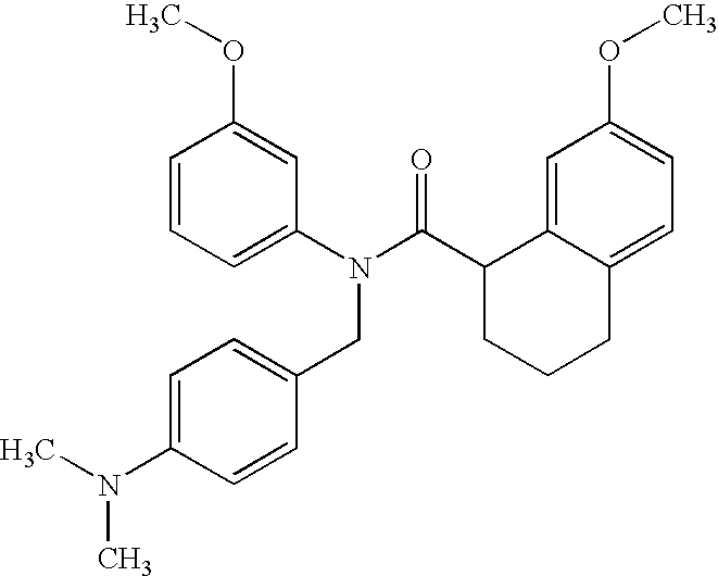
C1=CC=C(N(C(C2CCCC3=CC=C(OC)C=C23)=O)CC2=CC=C(N(C)C)C=C2)C=C1OC
